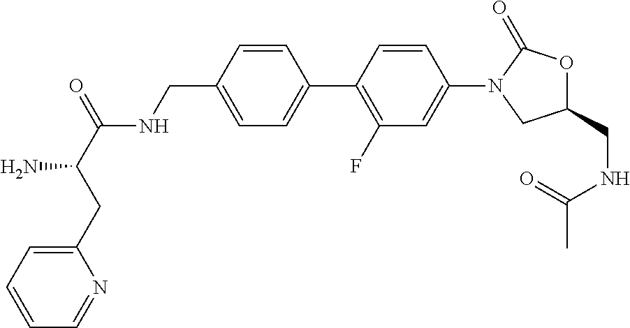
C1=C(CNC(C(CC2=CC=CC=N2)N)=O)C=CC(C2=C(F)C=C(N3CC(CNC(C)=O)OC3=O)C=C2)=C1
